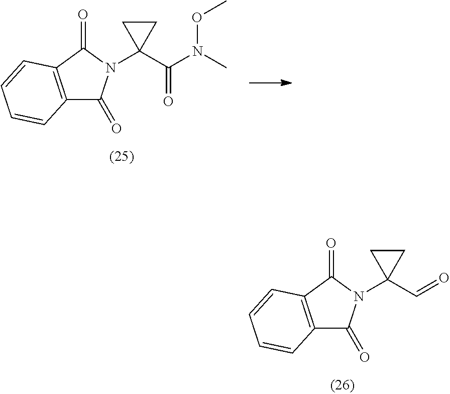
C12=C(C(=O)N(C3(C=O)CC3)C1=O)C=CC=C2.C12=C(C(=O)N(C3(C(N(C)OC)=O)CC3)C1=O)C=CC=C2
